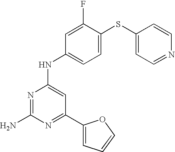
C1=C(SC2=CC=NC=C2)C(F)=CC(NC2=CC(C3=CC=CO3)=NC(N)=N2)=C1
